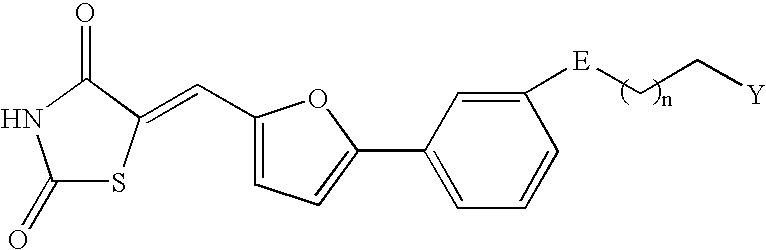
C1(=O)SC(=CC2=CC=C(C3=CC=CC([E]CC[Y])=C3)O2)C(=O)N1
